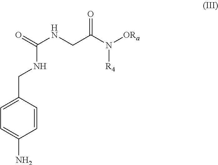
N(C(NCC(N([R4])[ORa])=O)=O)CC1=CC=C(N)C=C1
